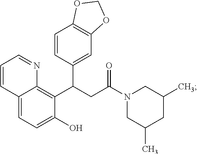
C12=CC=C(O)C(C(CC(N3CC(C)CC(C)C3)=O)C3=CC4=C(C=C3)OCO4)=C1N=CC=C2
